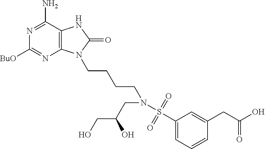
C1([BuO])=NC2=C(C(N)=N1)NC(=O)N2CCCCN(CC(CO)O)S(=O)(=O)C1=CC=CC(CC(O)=O)=C1
